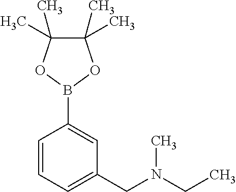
B1(C2=CC(CN(CC)C)=CC=C2)OC(C)(C)C(C)(C)O1
